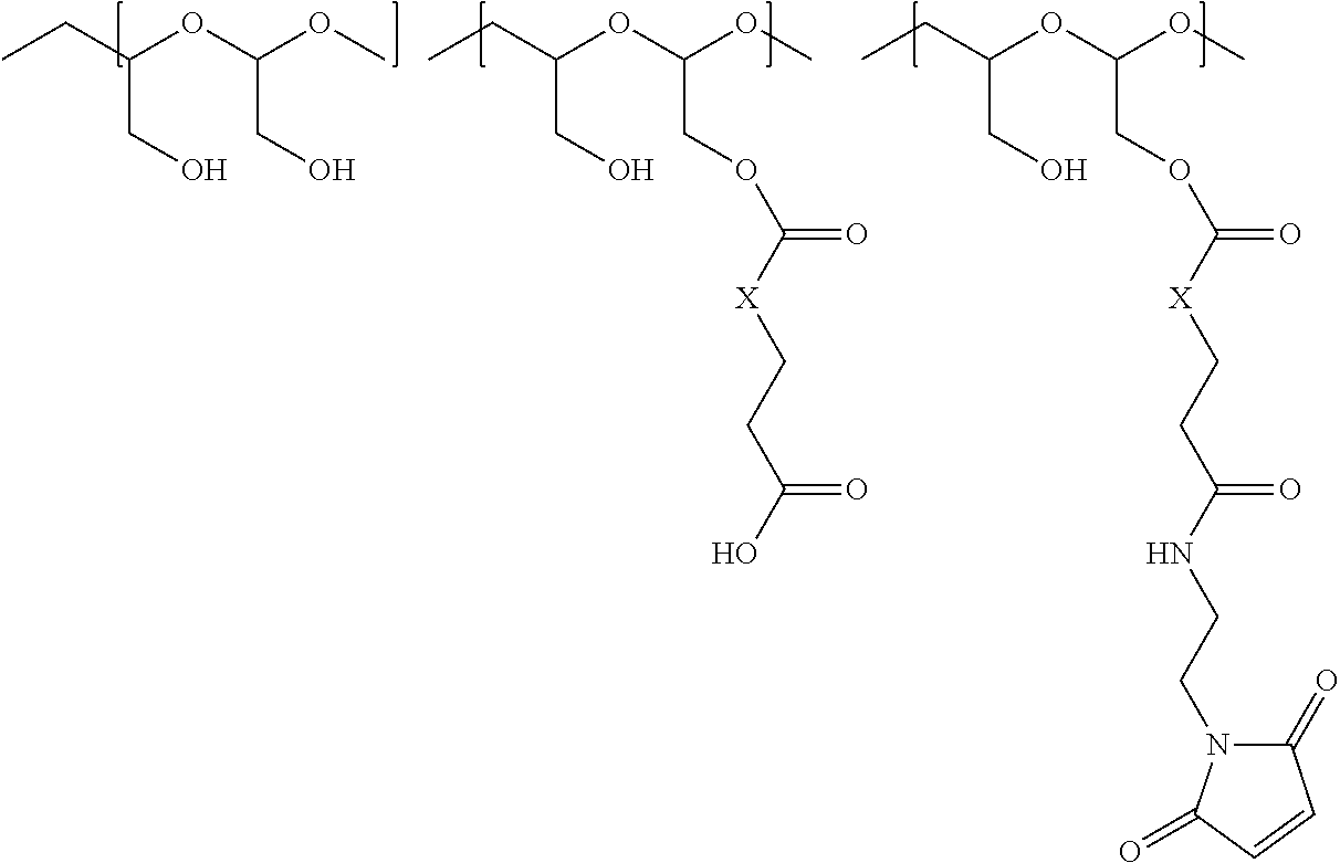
CCC(OC(OC)COC([X]CCC(O)=O)=O)CO.CCC(OC(OC)CO)CO.CCC(OC(OC)COC([X]CCC(NCCN1C(=O)C=CC1=O)=O)=O)CO
